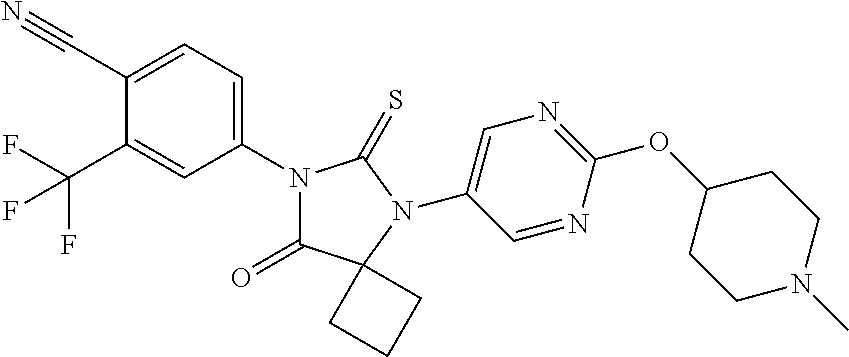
C1(C#N)=CC=C(N2C(=O)C3(N(C4=CN=C(OC5CCN(C)CC5)N=C4)C2=S)CCC3)C=C1C(F)(F)F
